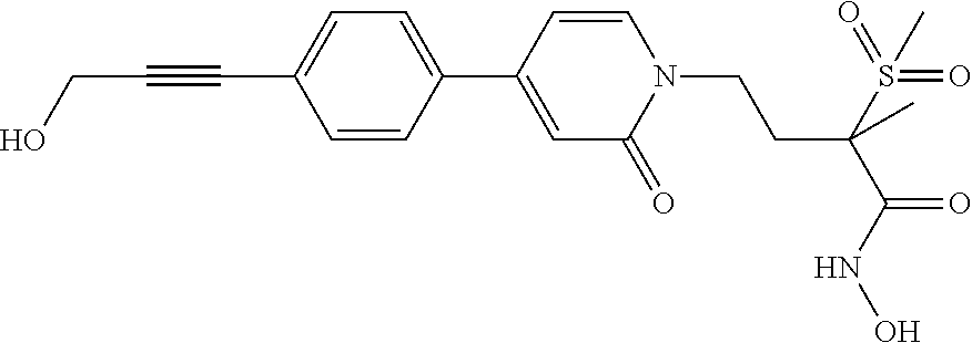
C1=CC(C2=CC=C(C#CCO)C=C2)=CC(=O)N1CCC(S(=O)(=O)C)(C(=O)NO)C
